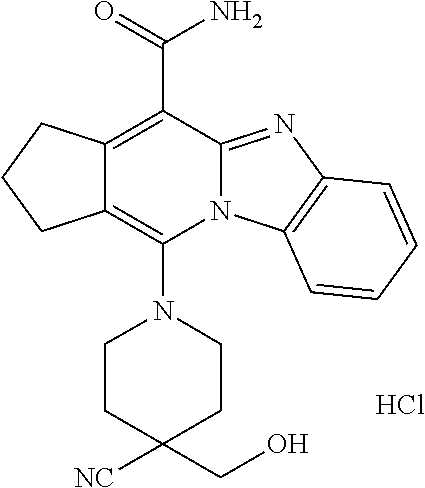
C12=C(N3CCC([NC])(CO)CC3)N3C(=NC4=C3C=CC=C4)C(C(N)=O)=C1CCC2.Cl
